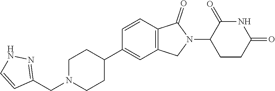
C1N(CC2=NNC=C2)CCC(C2=CC3=C(C=C2)C(=O)N(C2CCC(=O)NC2=O)C3)C1
